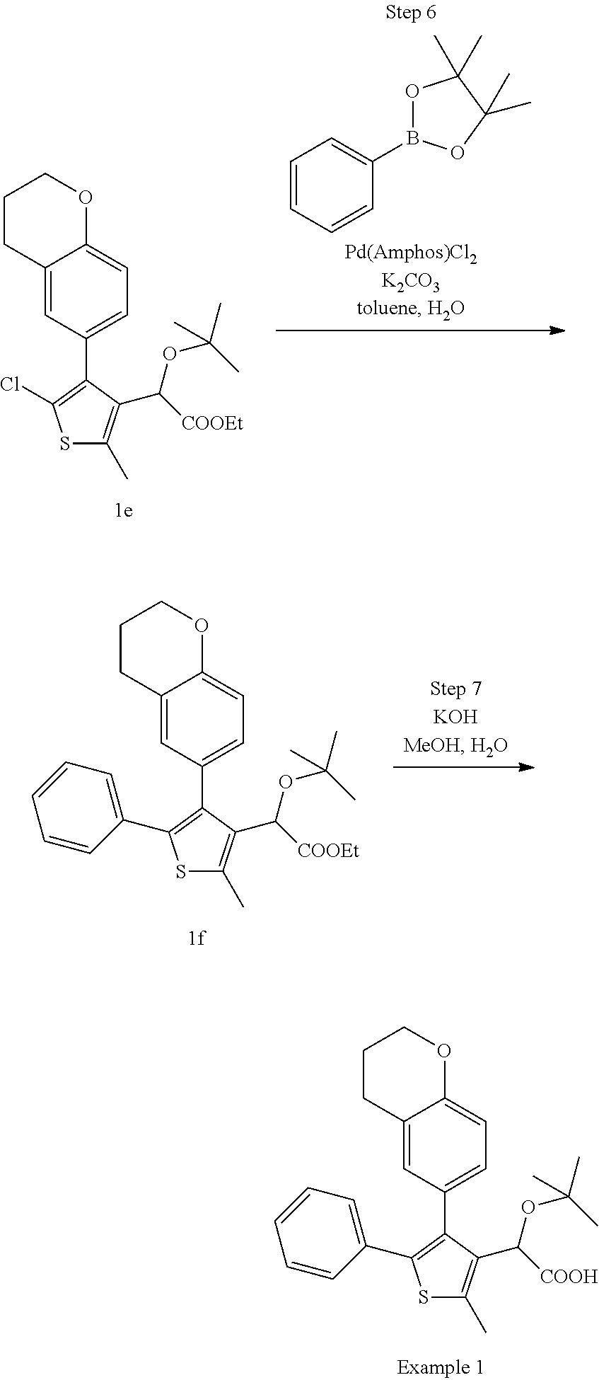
S1C(C)=C(C([COOEt])OC(C)(C)C)C(C2=CC=C3C(=C2)CCCO3)=C1Cl.C1=CC=CC(B2OC(C)(C)C(C)(C)O2)=C1.S1C(C)=C(C([COOH])OC(C)(C)C)C(C2=CC=C3C(=C2)CCCO3)=C1C1=CC=CC=C1.S1C(C)=C(C([COOEt])OC(C)(C)C)C(C2=CC=C3C(=C2)CCCO3)=C1C1=CC=CC=C1
